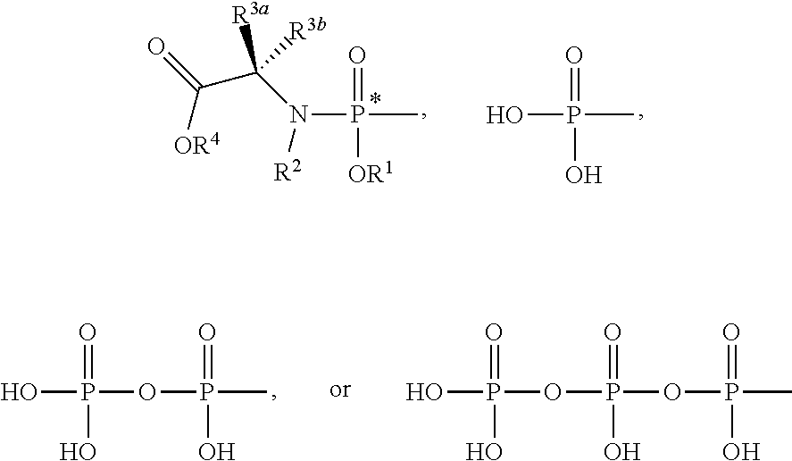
OP(O)(=O)OP(OP(O)(=O)C)(=O)O.OP(O)(=O)OP(C)(=O)O.C([OR4])(C(N([R2])P(=O)(C)[OR1])([R3a])[R3b])=O.OP(O)(=O)C
